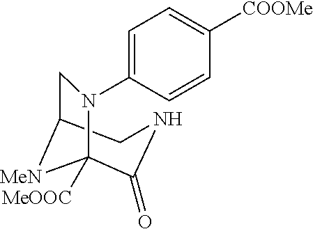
C1=C(N2CC3[MeN]C2([MeOOC])C(=O)NC3)C=CC([COOMe])=C1
